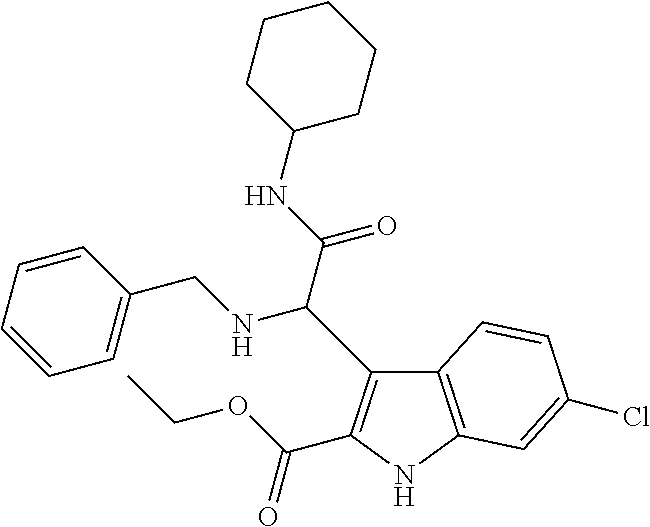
C1=CC(CNC(C(NC2CCCCC2)=O)C2=C(C(=O)OCC)NC3=C2C=CC(Cl)=C3)=CC=C1
